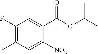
C1(F)=C(C)C=C([NO2])C(C(OC(C)C)=O)=C1
